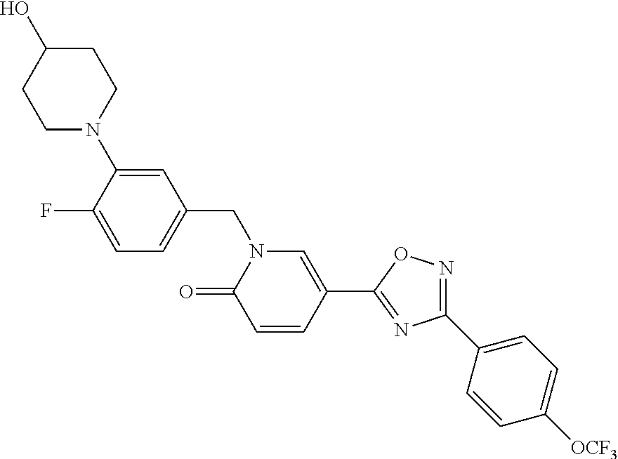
C1=C(F)C(N2CCC(O)CC2)=CC(CN2C(=O)C=CC(C3=NC(C4=CC=C([OCF3])C=C4)=NO3)=C2)=C1
